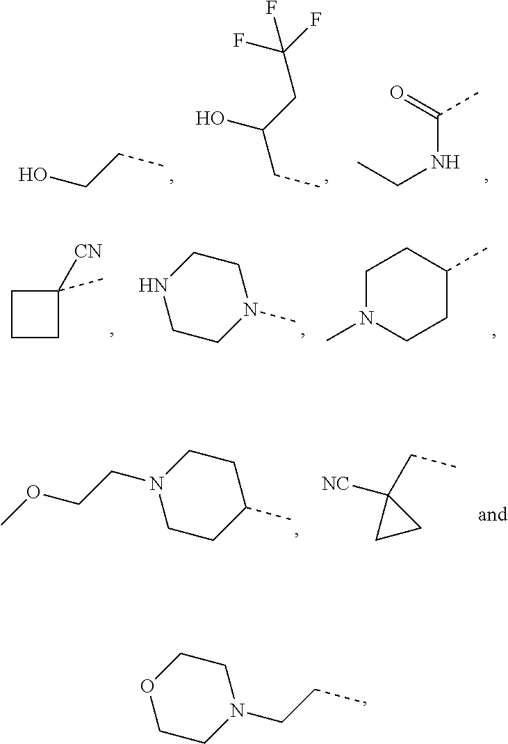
OCCC.OC(CC(F)(F)F)CC.C(NCC)(=O)C.C1N(C)CCC(C)C1.C1CNCCN1C.C1(C)([CN])CCC1.C1CN(CCOC)CCC1C.C1(CC)([NC])CC1.C1COCCN1CCC
